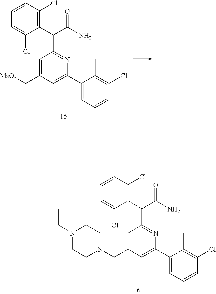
C1=C(C[MsO])C=C(C2=CC=CC(Cl)=C2C)N=C1C(C(N)=O)C1=C(Cl)C=CC=C1Cl.C1=C(CN2CCN(CC)CC2)C=C(C2=CC=CC(Cl)=C2C)N=C1C(C(N)=O)C1=C(Cl)C=CC=C1Cl
